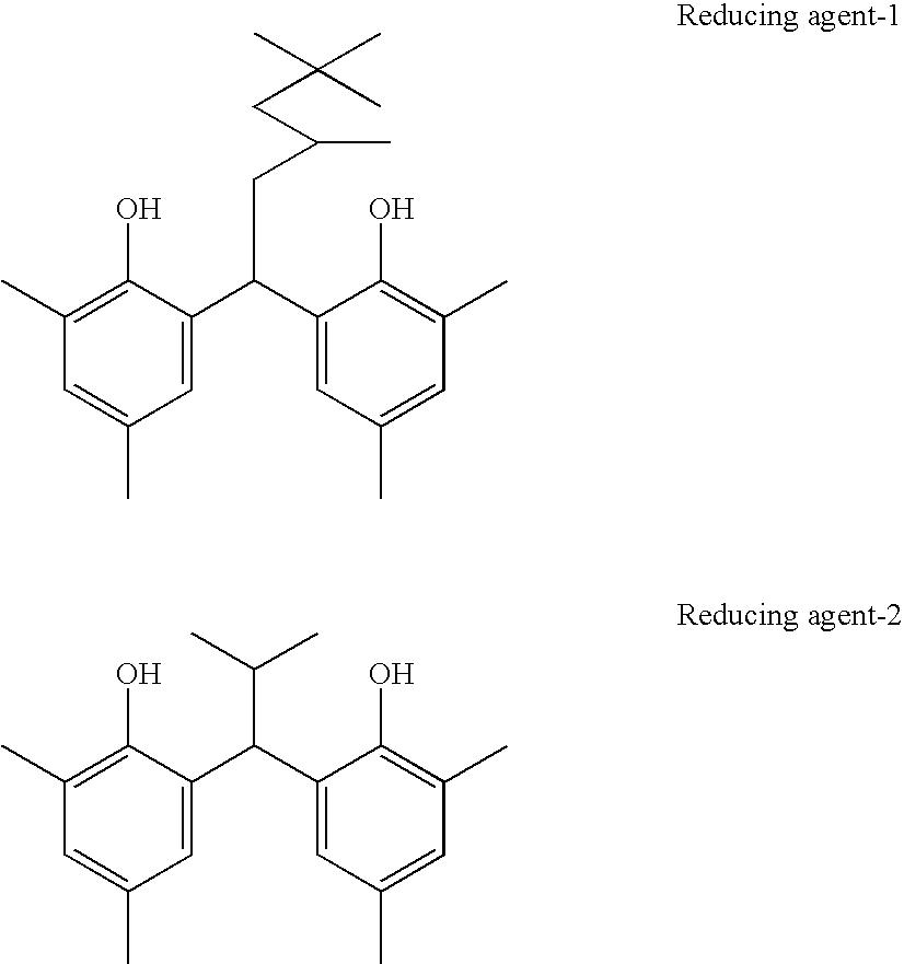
C1(C)=C(O)C(C(C2=CC(C)=CC(C)=C2O)CC(C)CC(C)(C)C)=CC(C)=C1.C1(C)=C(O)C(C(C2=CC(C)=CC(C)=C2O)C(C)C)=CC(C)=C1
